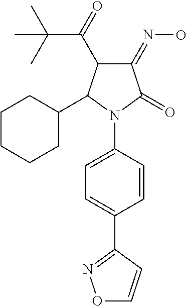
C1(=NO)C(=O)N(C2=CC=C(C3=NOC=C3)C=C2)C(C2CCCCC2)C1C(C(C)(C)C)=O
